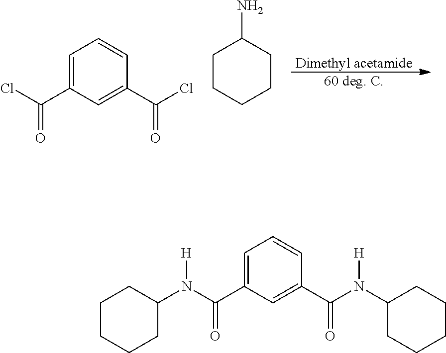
[Dimethyl acetamide].[60 deg. C].C1CCCCC1N.C1=C(C(Cl)=O)C=C(C(Cl)=O)C=C1.C1=C(C(N(C2CCCCC2)[H])=O)C=C(C(N(C2CCCCC2)[H])=O)C=C1
